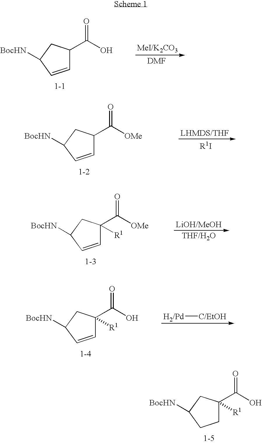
C1=CC([BocHN])CC1C(O)=O.C1=CC([BocHN])CC1C([OMe])=O.C1=CC([BocHN])CC1(C([OMe])=O)[R1].C1=CC([BocHN])CC1(C(O)=O)[R1].[H2/Pd][C/EtOH].C1C(C(O)=O)([R1])CC([BocHN])C1
